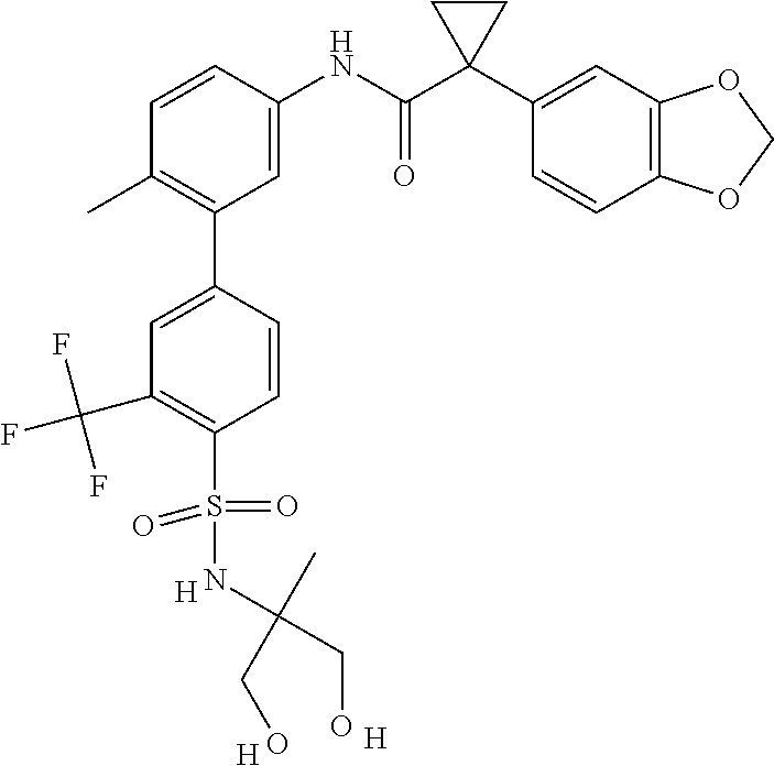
C1(C2=C(C)C=CC(NC(C3(C4=CC5=C(C=C4)OCO5)CC3)=O)=C2)=CC(C(F)(F)F)=C(S(=O)(NC(C)(CO)CO)=O)C=C1.[H].[H].[H]
